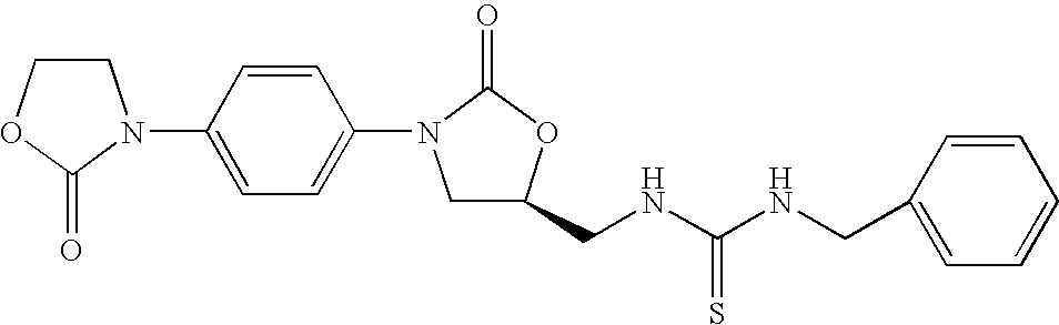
C1COC(=O)N1C1=CC=C(N2CC(CNC(=S)NCC3=CC=CC=C3)OC2=O)C=C1
